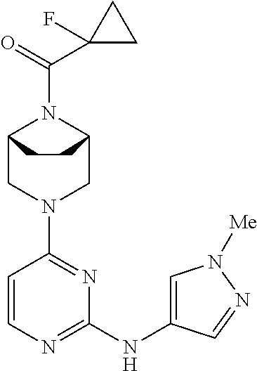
C12CN(C3=NC(NC4=CN([Me])N=C4)=NC=C3)CC(N1C(=O)C1(F)CC1)CC2
